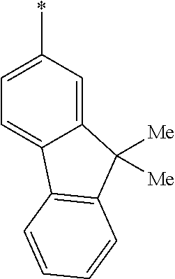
C1=C(*)C=C2C(=C1)C1=C(C2([Me])[Me])C=CC=C1
